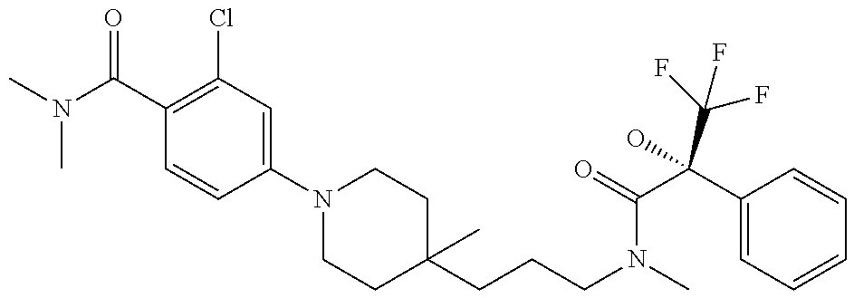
CN(C(C1=C(Cl)C=C(N2CCC(CCCN(C)C(=O)C(C3=CC=CC=C3)(O)C(F)(F)F)(C)CC2)C=C1)=O)C
